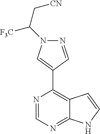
N1=CN=C2C(=C1C1=CN(C([F3C])C[CN])N=C1)C=CN2
